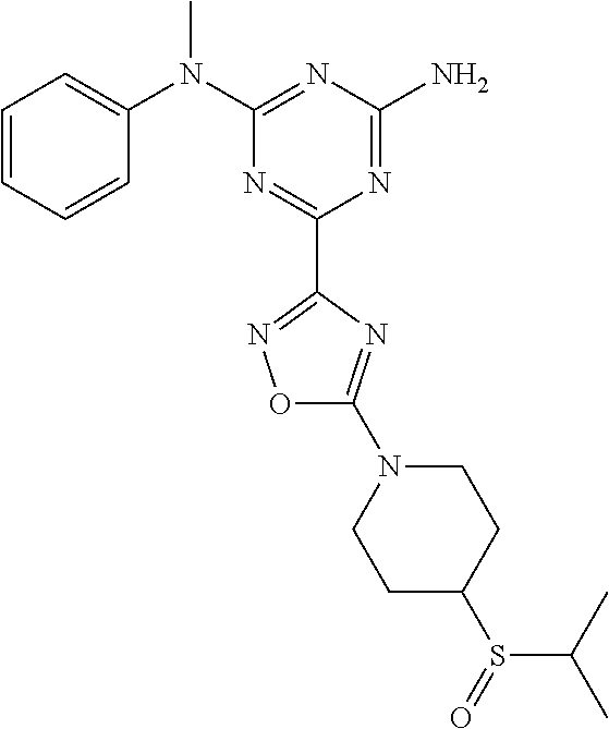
C1=CC=CC(N(C2=NC(N)=NC(C3=NOC(N4CCC(S(C(C)C)=O)CC4)=N3)=N2)C)=C1
